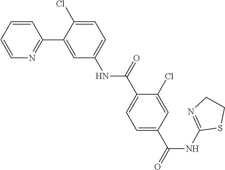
C1=CN=C(C2=CC(NC(C3=CC=C(C(NC4=NCCS4)=O)C=C3Cl)=O)=CC=C2Cl)C=C1
